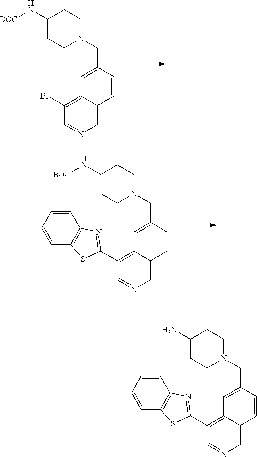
C1=C2C(=C(Br)C=N1)C=C(CN1CCC(N[BOC])CC1)C=C2.C1=C2C(=C(C3=NC4=C(C=CC=C4)S3)C=N1)C=C(CN1CCC(N[BOC])CC1)C=C2.C1=C2C(=C(C3=NC4=C(C=CC=C4)S3)C=N1)C=C(CN1CCC(N)CC1)C=C2
